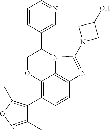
C1=CC(C2COC3=C(C4=C(C)ON=C4C)C=CC4=C3N2C(N2CC(O)C2)=N4)=CN=C1
